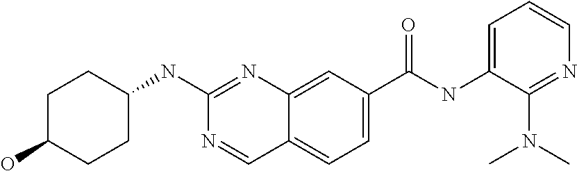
C1(O)CCC(NC2=NC3=CC(C(NC4=CC=CN=C4N(C)C)=O)=CC=C3C=N2)CC1
